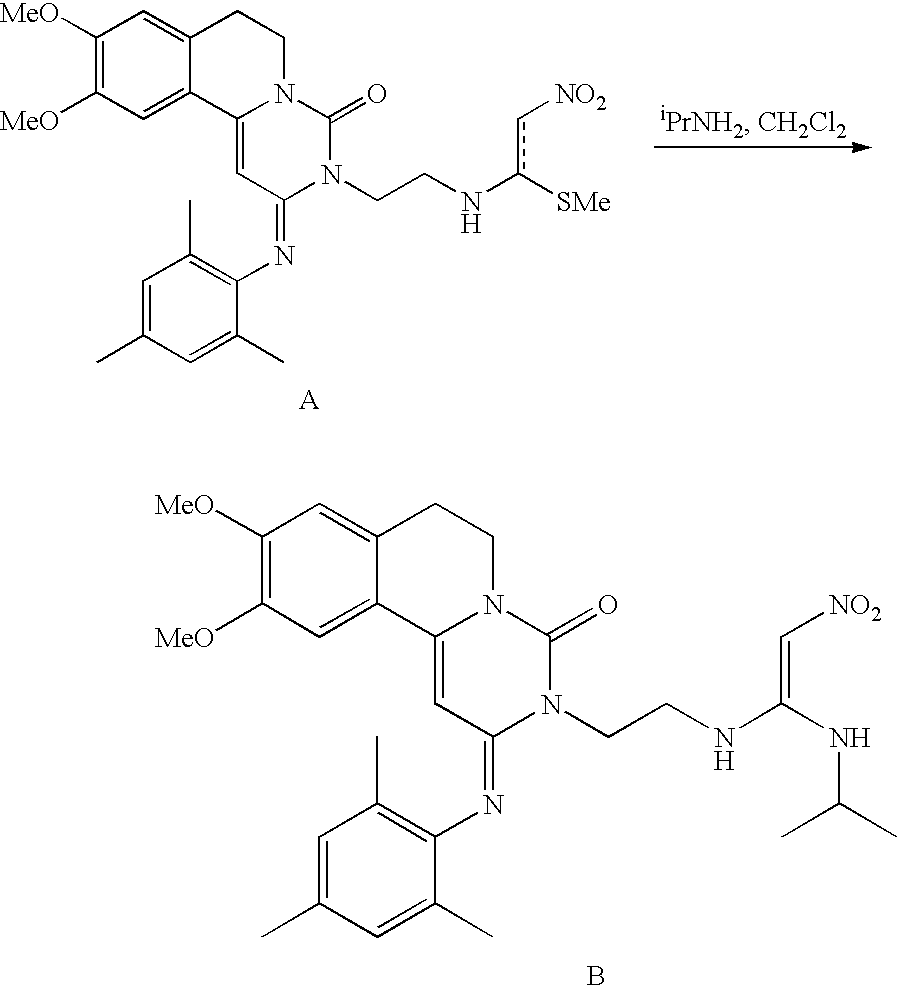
C1([MeO])=C([MeO])C=C2C(=C1)CCN1C2=CC(=NC2=C(C)C=C(C)C=C2C)N(CCNc([SMe])c[NO2])C1=O.[A].C1([MeO])=C([MeO])C=C2C(=C1)CCN1C2=CC(=NC2=C(C)C=C(C)C=C2C)N(CCNC(NC(C)C)=C[NO2])C1=O.B
